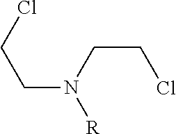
[R]N(CCCl)CCCl
